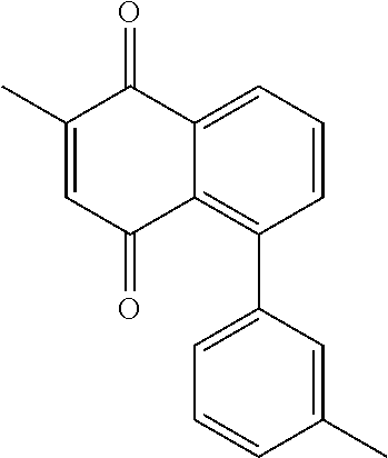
C12=CC=CC(C3=CC=CC(C)=C3)=C1C(=O)C=C(C)C2=O
